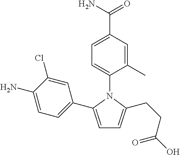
C1=C(C(N)=O)C=C(C)C(N2C(C3=CC=C(N)C(Cl)=C3)=CC=C2CCC(O)=O)=C1
